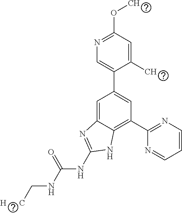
C1=C(C)C(C2=CC(C3=NC=CC=N3)=C3C(=C2)N=C(NC(NC[H      C])=O)N3)=CN=C1OC
